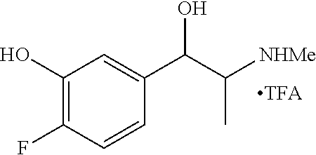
C1(O)=C(F)C=CC(C(C([NHMe])C)O)=C1
